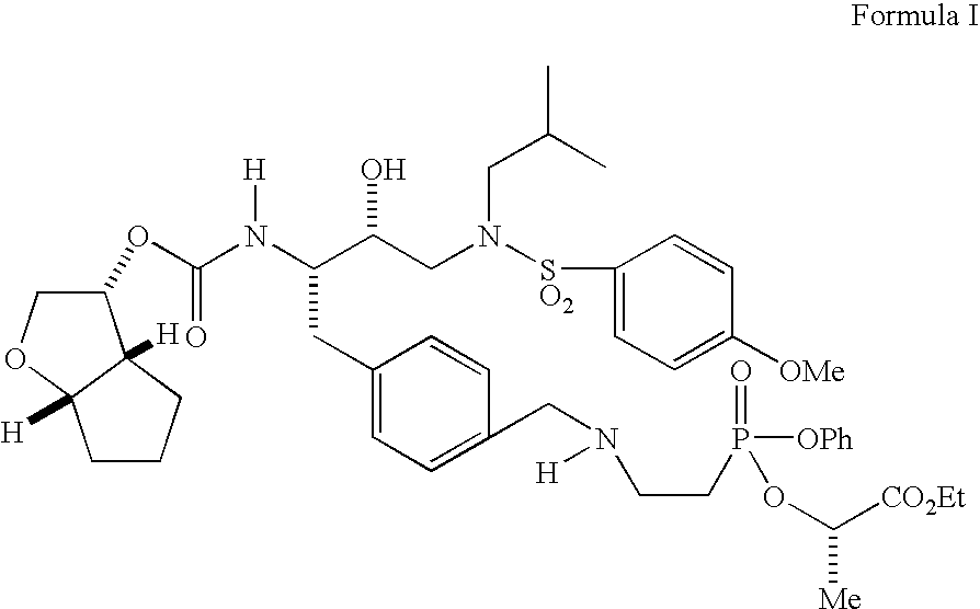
C(CC1=CC=C(CN([H])CCP([OPh])(=O)OC([Me])[CO2Et])C=C1)(C(CN(CC(C)C)[SO2]C1=CC=C([OMe])C=C1)O)N([H])C(=O)OC1C2([H])CCCC2([H])OC1
